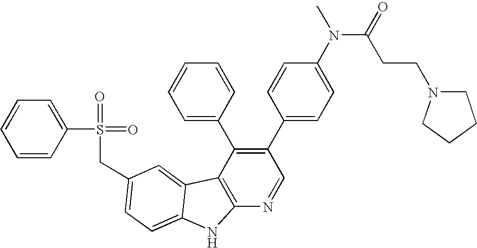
C(C1=CC=C2C(=C1)C1=C(N=CC(C3=CC=C(N(C(=O)CCN4CCCC4)C)C=C3)=C1C1=CC=CC=C1)N2)S(=O)(=O)C1=CC=CC=C1
